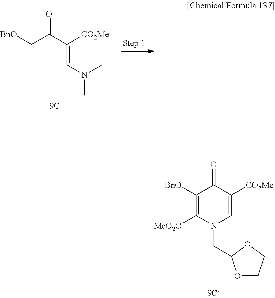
C(C(=O)C(=CN(C)C)[CO2Me])[BnO].C1([BnO])=C([MeO2C])N(CC2OCCO2)C=C([CO2Me])C1=O
